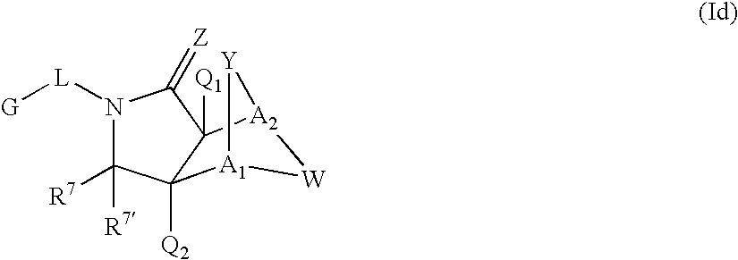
N1([L][G])C([R7])([R7])C2([Q2])[A1]3[Y][A2](C2([Q1])C1=[Z])[W]3
